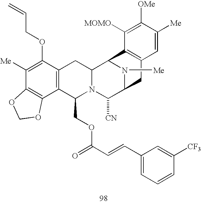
C1([Me])=C(OCC=C)C2=C(C3=C1OCO3)C(COC(C=CC1=CC=CC([CF3])=C1)=O)N1C(C2)C2N([Me])C(C1[CN])CC1=C2C([MOMO])=C([OMe])C([Me])=C1
